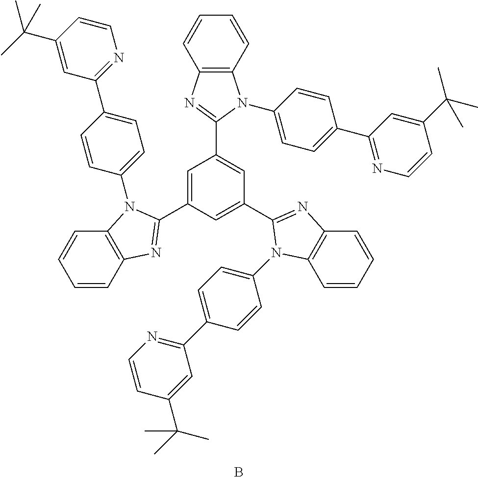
C1=C(C2=NC3=C(C=CC=C3)N2C2=CC=C(C3=NC=CC(C(C)(C)C)=C3)C=C2)C=C(C2=NC3=C(C=CC=C3)N2C2=CC=C(C3=NC=CC(C(C)(C)C)=C3)C=C2)C=C1C1=NC2=C(N1C1=CC=C(C3=NC=CC(C(C)(C)C)=C3)C=C1)C=CC=C2.B
